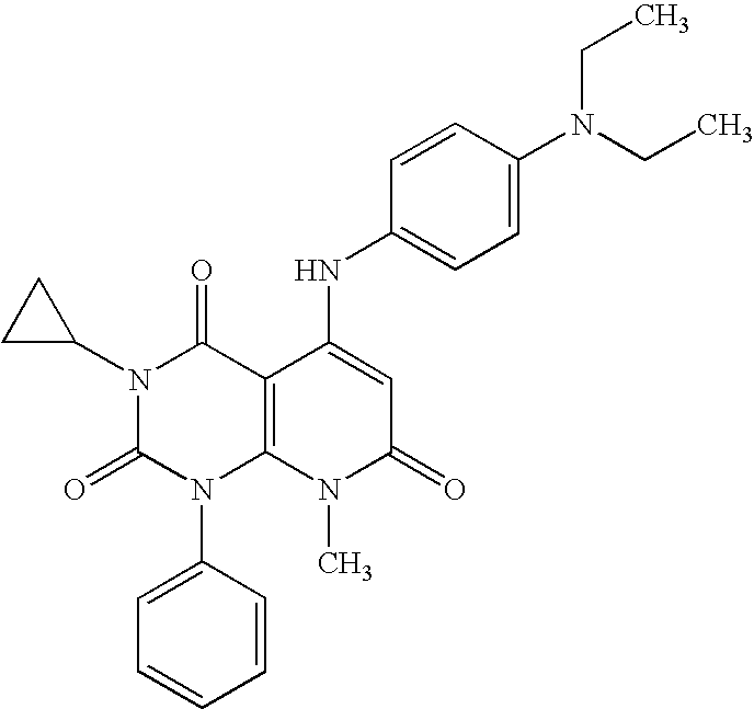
N1(C2CC2)C(=O)N(C2=CC=CC=C2)C2=C(C1=O)C(NC1=CC=C(N(CC)CC)C=C1)=CC(=O)N2C
